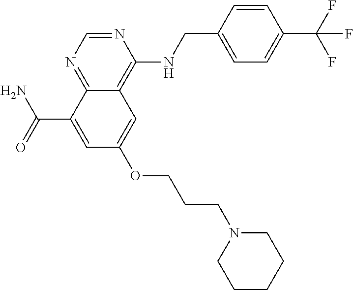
C(C1=CC(OCCCN2CCCCC2)=CC2=C(NCC3=CC=C(C(F)(F)F)C=C3)N=CN=C12)(N)=O
